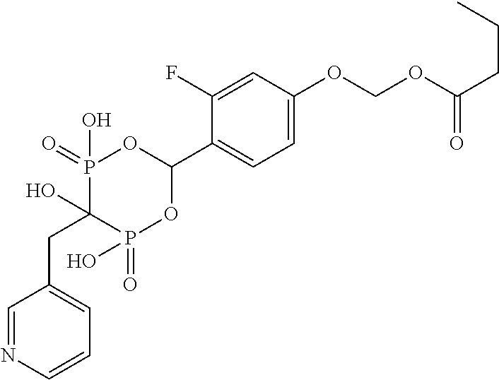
C1=C(OCOC(CCC)=O)C=C(F)C(C2OP(=O)(O)C(O)(CC3=CC=CN=C3)P(=O)(O)O2)=C1
